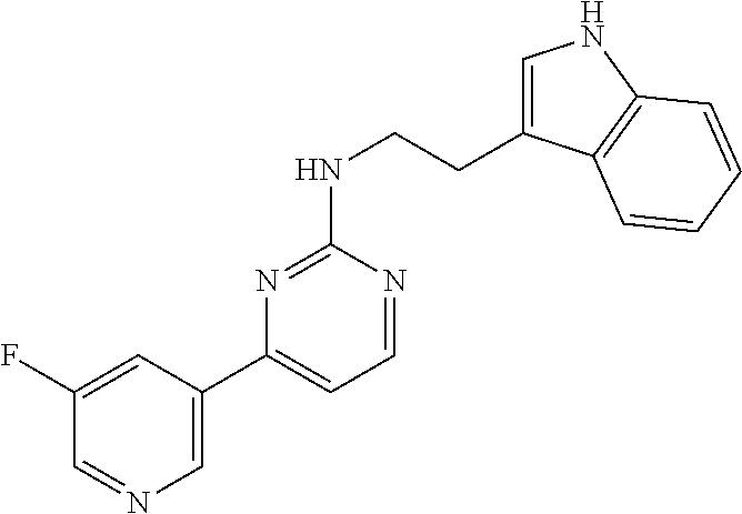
C1=C(C2=CC=NC(NCCC3=CNC4=C3C=CC=C4)=N2)C=C(F)C=N1
